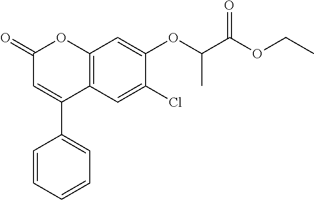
C12=C(C=C(Cl)C(OC(C(OCC)=O)C)=C1)C(C1=CC=CC=C1)=CC(=O)O2
